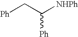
[Ph]CC([NHPh])[Ph]
